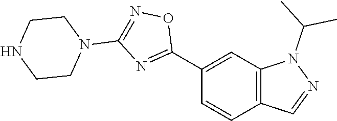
C1(C2=NC(N3CCNCC3)=NO2)=CC2=C(C=C1)C=NN2C(C)C
